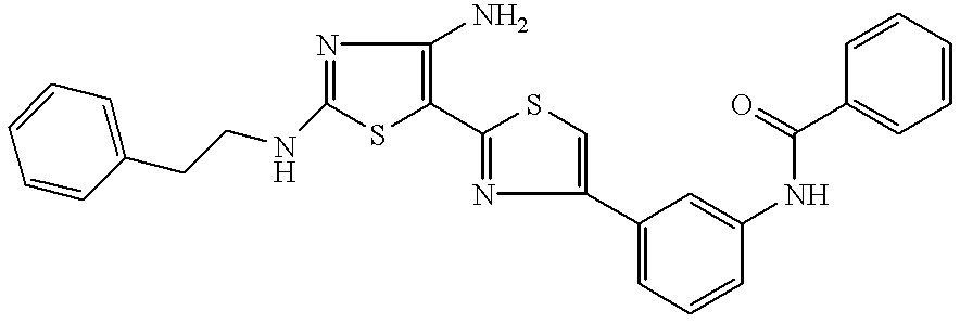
C1=CC=CC=C1CCNC1=NC(N)=C(C2=NC(C3=CC=CC(NC(C4=CC=CC=C4)=O)=C3)=CS2)S1
